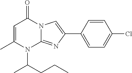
C1=C(C)N(C(CCC)C)C2=NC(C3=CC=C(Cl)C=C3)=CN2C1=O
